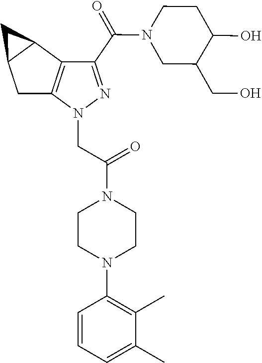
C(=O)(N1CC(CO)C(O)CC1)C1=NN(CC(=O)N2CCN(C3=C(C)C(C)=CC=C3)CC2)C2=C1C1C(C2)C1
